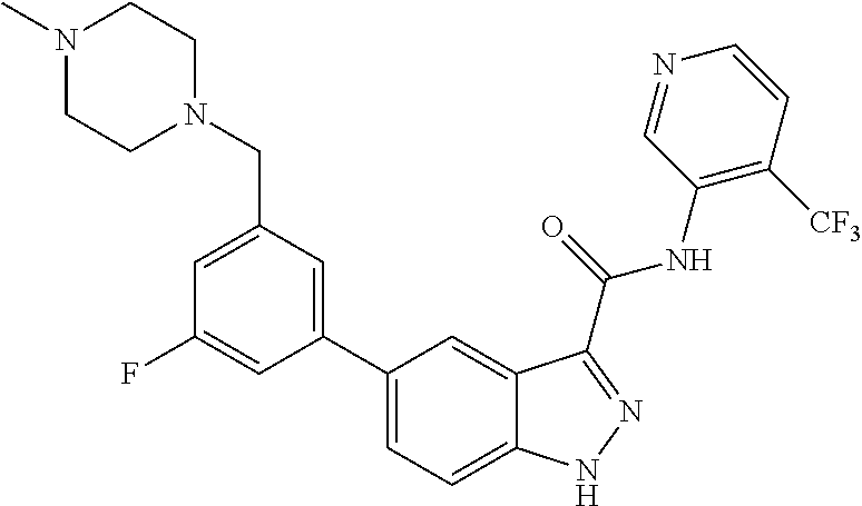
C1(CN2CCN(C)CC2)=CC(F)=CC(C2=CC=C3C(=C2)C(C(NC2=C([CF3])C=CN=C2)=O)=NN3)=C1
